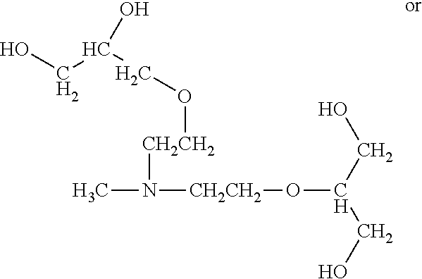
CN([CH2CH2]OC(CO)CO)[CH2CH2]OCC(O)CO
